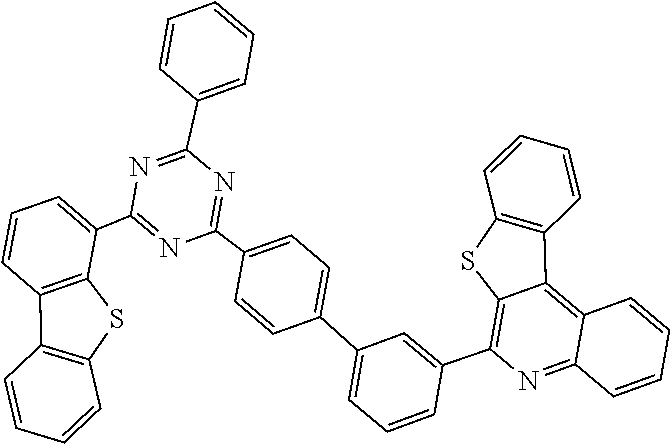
C1(C2=NC(C3=CC=CC=C3)=NC(C3=CC=CC4=C3SC3=C4C=CC=C3)=N2)=CC=C(C2=CC=CC(C3=C4SC5=C(C=CC=C5)C4=C4C=CC=CC4=N3)=C2)C=C1
